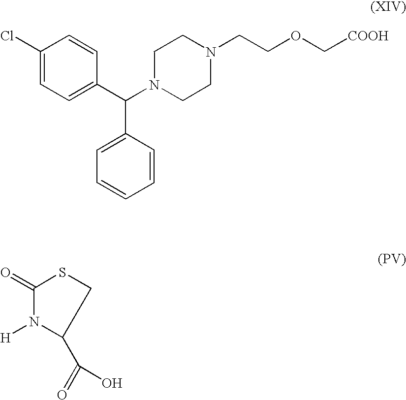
C1(=O)N([H])C(C(=O)O)CS1.C1=C(Cl)C=CC(C(N2CCN(CCOC[COOH])CC2)C2=CC=CC=C2)=C1
